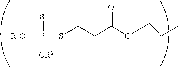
[R1O]P(SCCC(OCCC)=O)(=S)[OR2]
